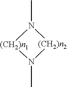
N1(C)[(CH2)n1]N(C)[(CH2)n2]1
